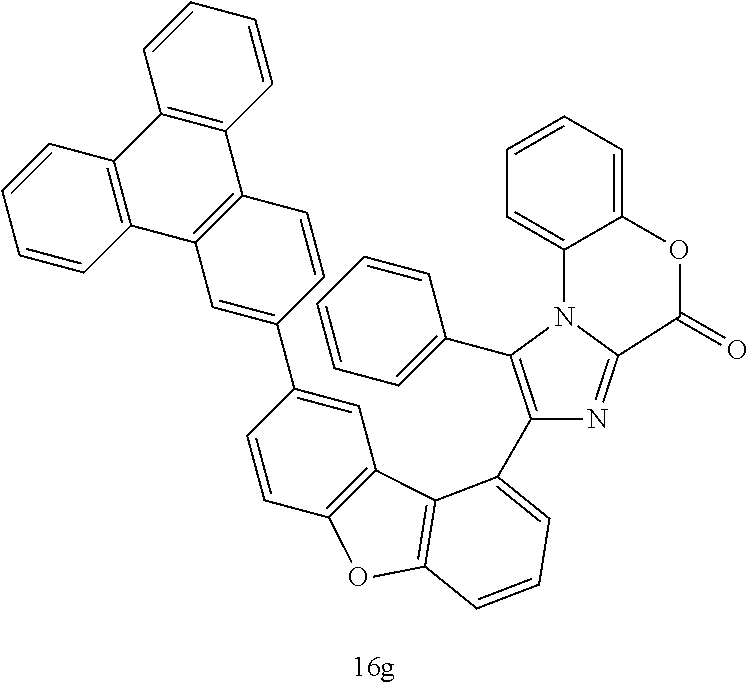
C1=CC2=C(C=C1)C1=C(C3=C2C=C(C2=CC4=C(C=C2)OC2=C4C(C4=C(C5=CC=CC=C5)N5C(=N4)C(=O)OC4=CC=CC=C54)=CC=C2)C=C3)C=CC=C1
